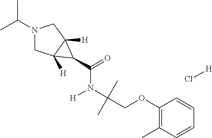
N1(C(C)C)CC2([H])C([H])(C1)C2C(=O)N(C(C)(C)COC1=C(C)C=CC=C1)[H].Cl[H]
